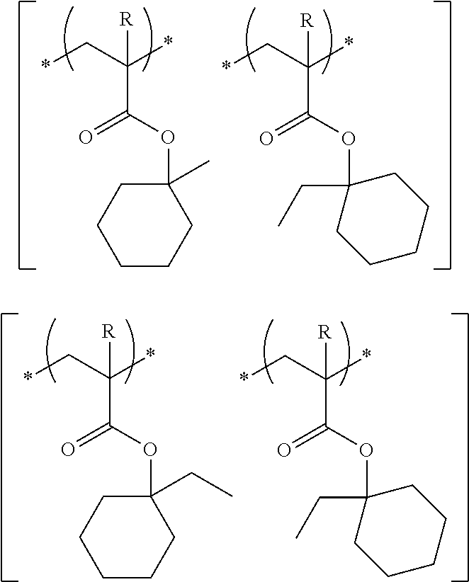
C(*)(C*)(C(OC1(C)CCCCC1)=O)[R].C(*)(C*)(C(OC1(CC)CCCCC1)=O)[R].C(*)(C*)(C(OC1(CC)CCCCC1)=O)[R].C(*)(C*)(C(OC1(CC)CCCCC1)=O)[R]
